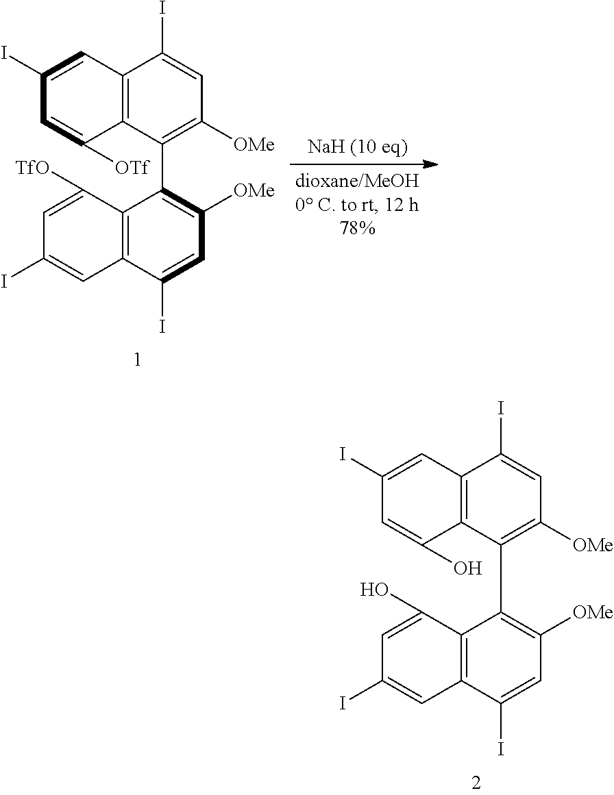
C1(I)=CC2=C(C(O)=C1)C(C1=C([OMe])C=C(I)C3=C1C(O)=CC(I)=C3)=C([OMe])C=C2I.C1(I)=CC2=C(C([OTf])=C1)C(C1=C([OMe])C=C(I)C3=C1C([TfO])=CC(I)=C3)=C([OMe])C=C2I
